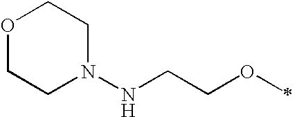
O1CCN(NCCOC)CC1
